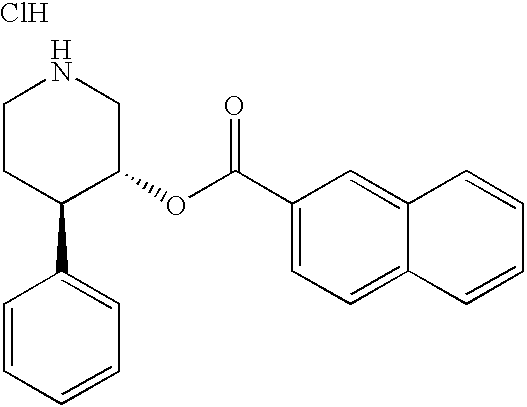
Cl.C1CC(C2=CC=CC=C2)C(OC(C2=CC=C3C(=C2)C=CC=C3)=O)CN1
